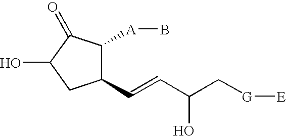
C1(C=CC(C[G][E])O)C([A]B)C(=O)C(O)C1
